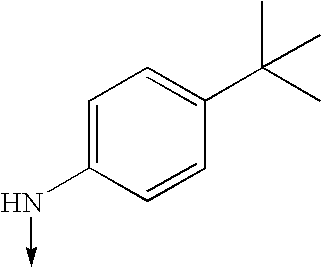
C1=C(N->C)C=CC(C(C)(C)C)=C1
